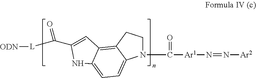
N1(C([Ar1]N=N[Ar2])=O)CCC2=C3C(=CC=C12)NC(C([L][ODN])=O)=C3
